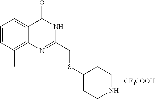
C(C1=NC2=C(C)C=CC=C2C(=O)N1)SC1CCNCC1.[CF3COOH]
